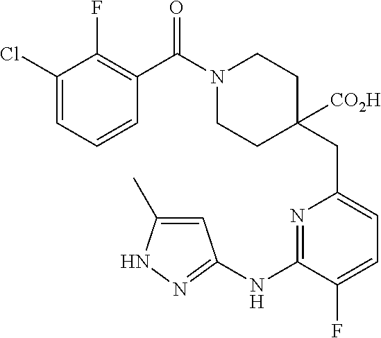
C1(Cl)=CC=CC(C(=O)N2CCC(CC3=CC=C(F)C(NC4=NNC(C)=C4)=N3)([CO2H])CC2)=C1F
